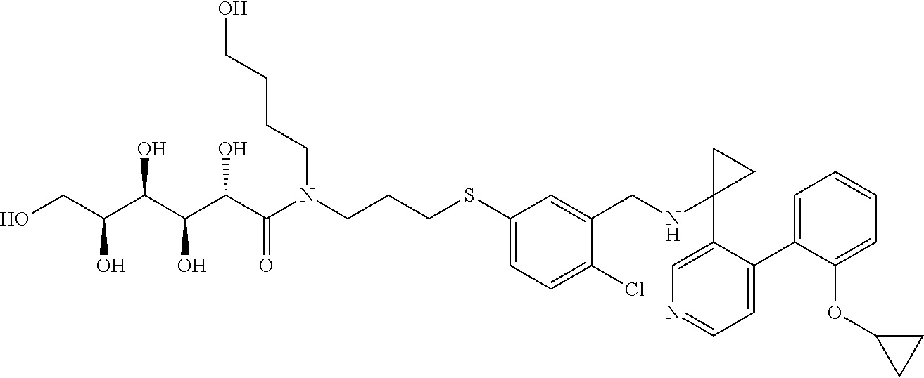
C1(SCCCN(C(C(C(C(C(CO)O)O)O)O)=O)CCCCO)=CC=C(Cl)C(CNC2(C3=CN=CC=C3C3=CC=CC=C3OC3CC3)CC2)=C1
